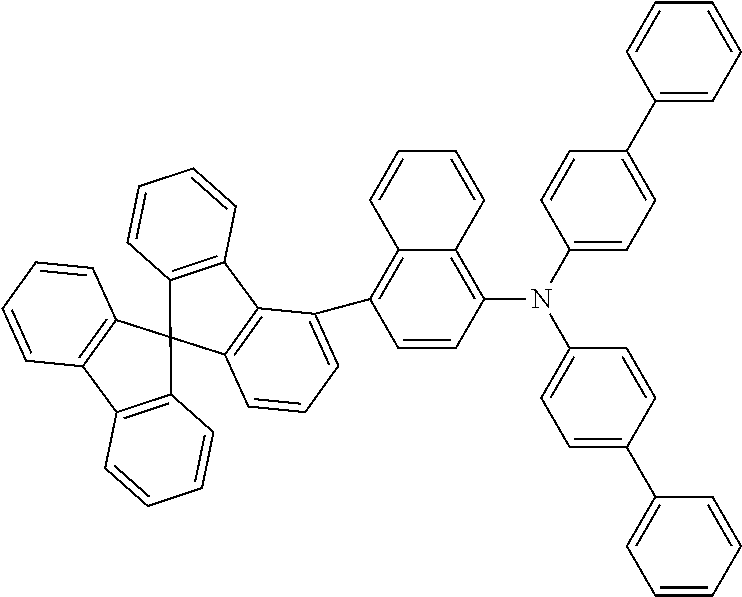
C1(N(C2=CC=C(C3=CC=CC=C3)C=C2)C2=C3C(=C(C4=CC=CC5=C4C4=C(C56C5=C(C7=C6C=CC=C7)C=CC=C5)C=CC=C4)C=C2)C=CC=C3)=CC=C(C2=CC=CC=C2)C=C1
